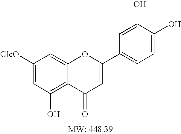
C1([GlcO])=CC(O)=C2C(=C1)OC(C1=CC=C(O)C(O)=C1)=CC2=O
